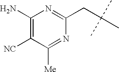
C1([NC])=C(N)N=C(CC(C)(C)C)N=C1[Me]
